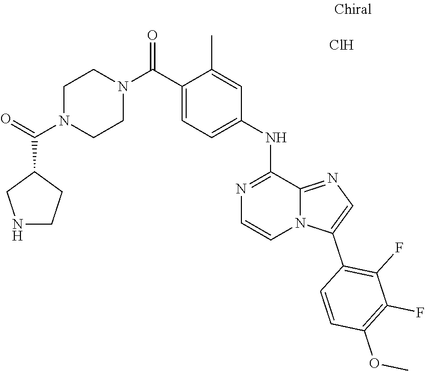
C1=C(NC2=NC=CN3C2=NC=C3C2=C(F)C(F)=C(OC)C=C2)C=C(C)C(C(N2CCN(C(C3CNCC3)=O)CC2)=O)=C1.Cl
